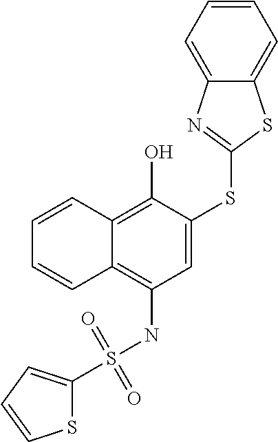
S(=O)(=O)(NC1=C2C(=C(O)C(SC3=NC4=CC=CC=C4S3)=C1)C=CC=C2)C1=CC=CS1
